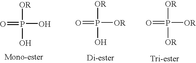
O=P([OR])(O)O.O=P([OR])(O)[OR].O=P([OR])([OR])[OR]
